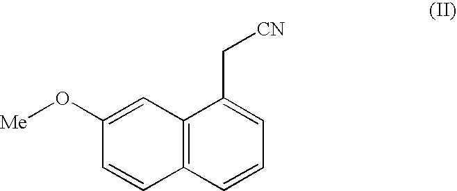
C1=CC2=C(C(C[CN])=C1)C=C(O[Me])C=C2
